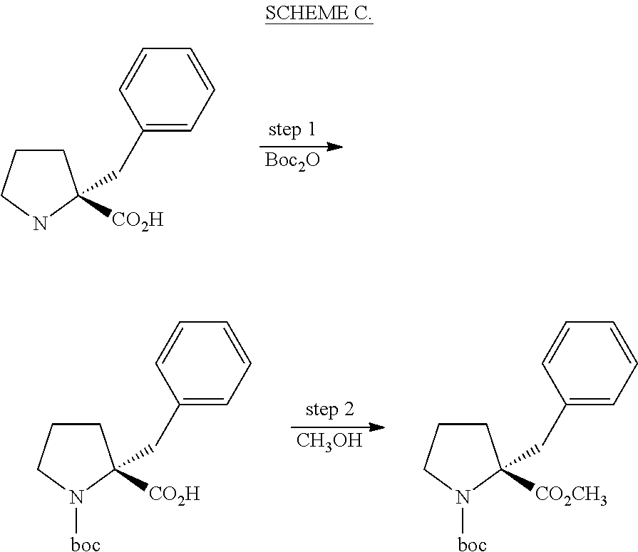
[Boc2O].C1(CC2([CO2H])CCCN2)=CC=CC=C1.[CH3OH].C1(CC2([CO2H])CCCN2[boc])=CC=CC=C1.C1(CC2([CO2CH3])CCCN2[boc])=CC=CC=C1
